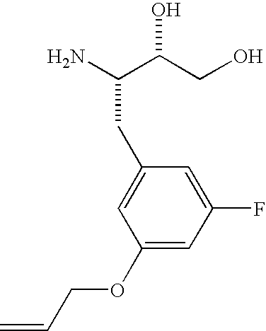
NC(C(CO)O)CC1=CC(OCC=C)=CC(F)=C1
